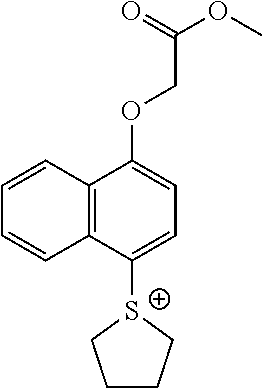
C12=C(C([S+]3CCCC3)=CC=C1OCC(=O)OC)C=CC=C2
